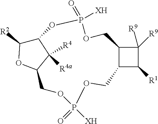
C12C(C([R1])C1([R9])[R9])COP(=O)([XH])OCC1OC([R2])C(OP(=O)([XH])OC2)C1([R4a])[R4]
